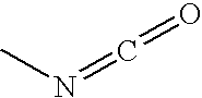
N(=C=O)C
